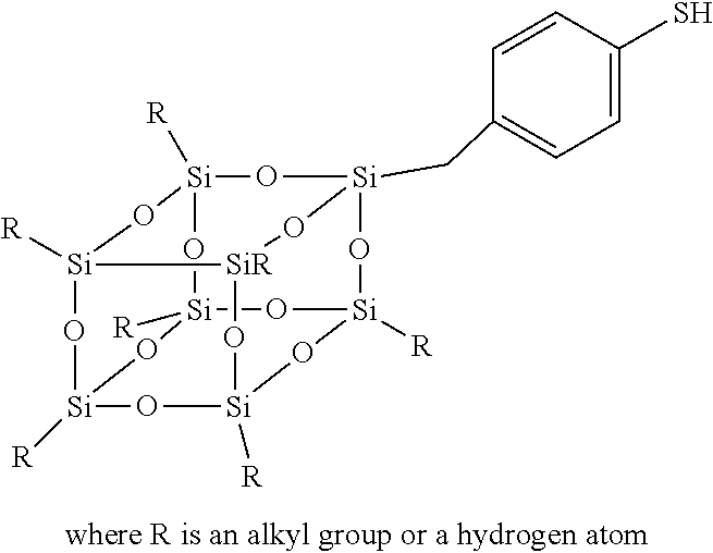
[Si]12(CC3=CC=C(S)C=C3)O[SiR]3[Si]4([R])O[Si]([R])(O1)O[Si]1([R])O[Si]([R])(O4)O[Si]([R])(O[Si]([R])(O1)O2)O3
